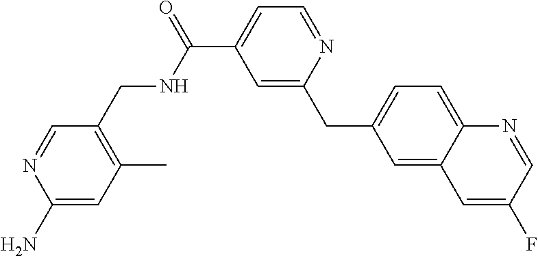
C1=C(C(=O)NCC2=C(C)C=C(N)N=C2)C=C(CC2=CC=C3C(=C2)C=C(F)C=N3)N=C1
